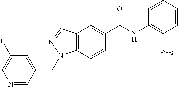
C12=C(C=CC(C(NC3=C(N)C=CC=C3)=O)=C1)N(CC1=CC(F)=CN=C1)N=C2
